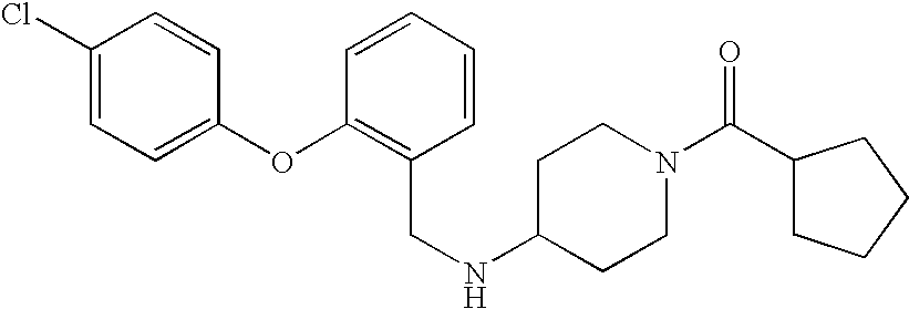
C1(C(N2CCC(NCC3=C(OC4=CC=C(Cl)C=C4)C=CC=C3)CC2)=O)CCCC1
